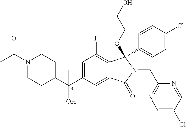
N1(C(C)=O)CCC(C(C2=CC(F)=C3C(=C2)C(=O)N(CC2=NC=C(Cl)C=N2)C3(C2=CC=C(Cl)C=C2)OCCO)(C)O)CC1
